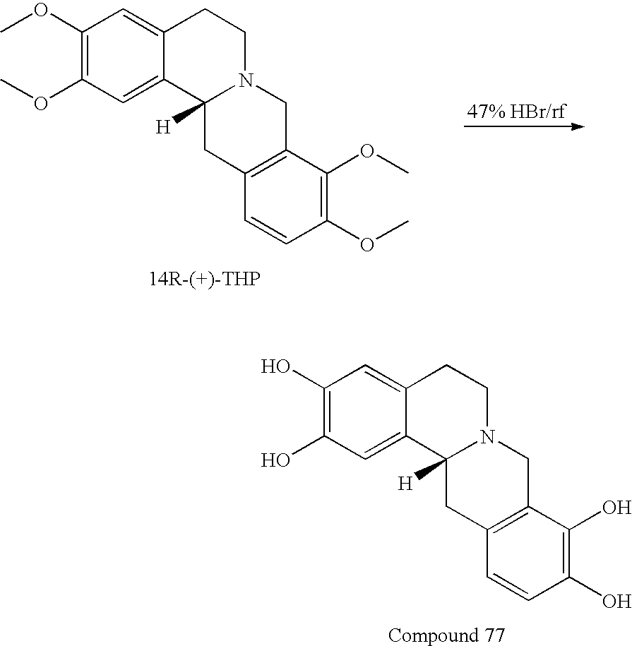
C1(OC)=C(OC)C=C2C(=C1)C1([H])N(CC2)CC2=C(C1)C=CC(OC)=C2OC.C1(O)=C(O)C=C2C(=C1)C1([H])N(CC2)CC2=C(C1)C=CC(O)=C2O
